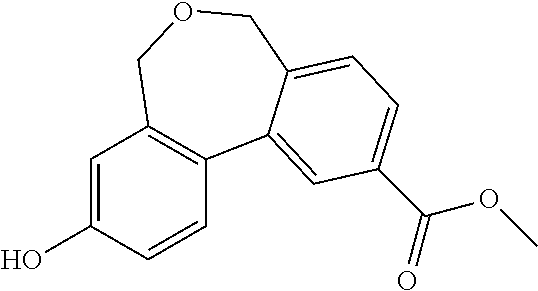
C1=C(O)C=CC2=C1COCC1=CC=C(C(=O)OC)C=C21
